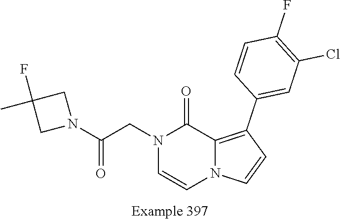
N1(CC(N2CC(F)(C)C2)=O)C=CN2C(=C(C3=CC(Cl)=C(F)C=C3)C=C2)C1=O
